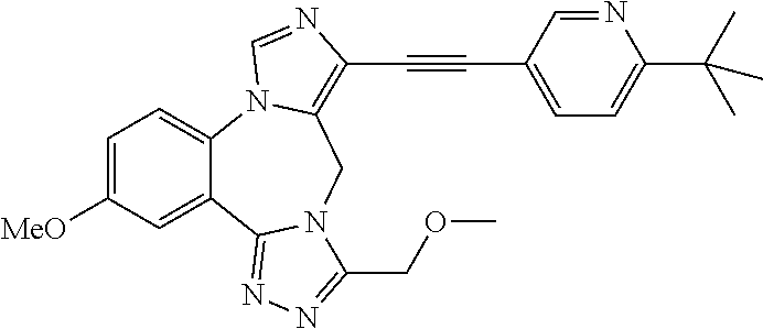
C1=C([MeO])C=C2C(=C1)N1C(=C(C#CC3=CC=C(C(C)(C)C)N=C3)N=C1)CN1C2=NN=C1COC
